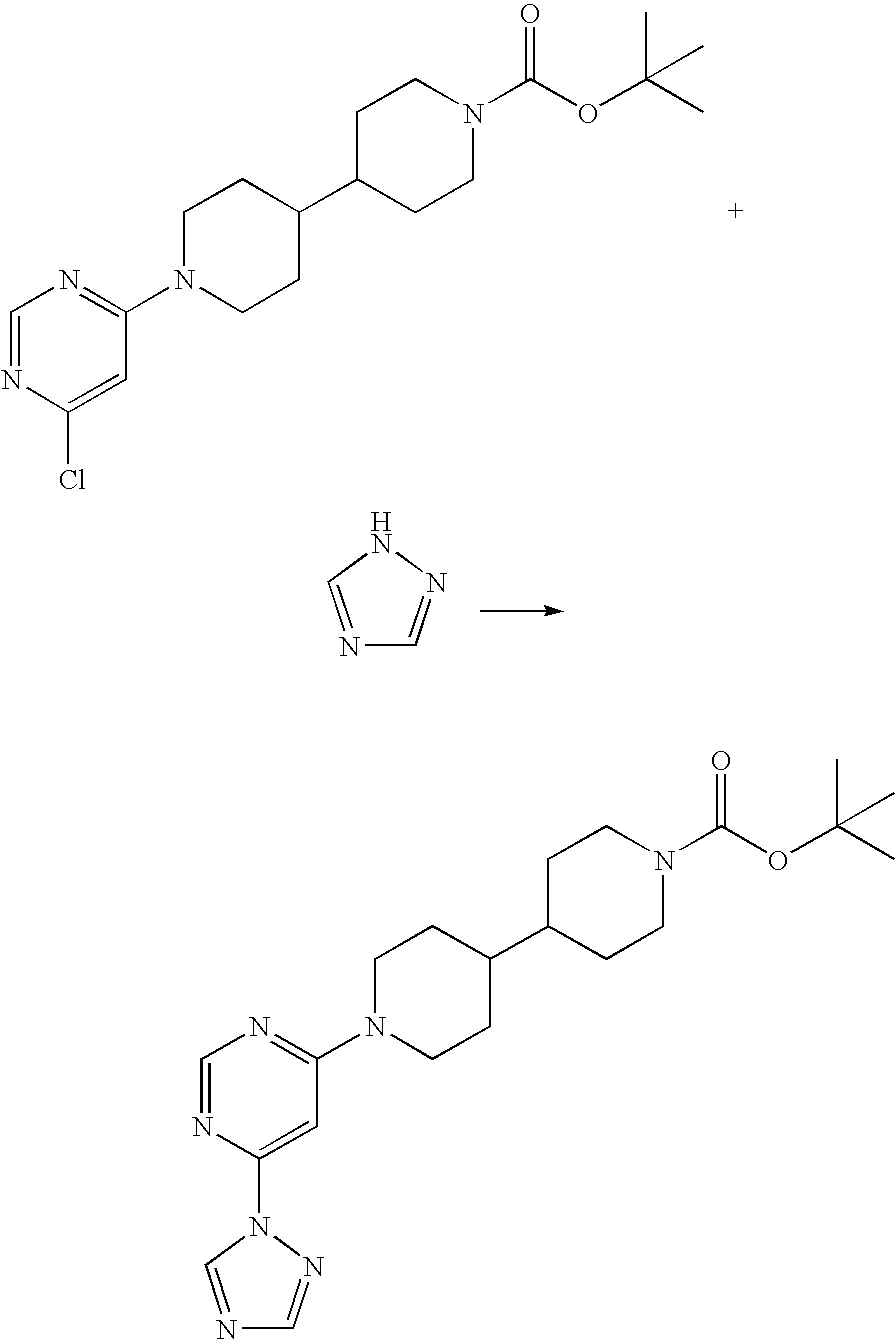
C1N(C2=NC=NC(Cl)=C2)CCC(C2CCN(C(OC(C)(C)C)=O)CC2)C1.N1=CNN=C1.C1N(C2=NC=NC(N3N=CN=C3)=C2)CCC(C2CCN(C(OC(C)(C)C)=O)CC2)C1
